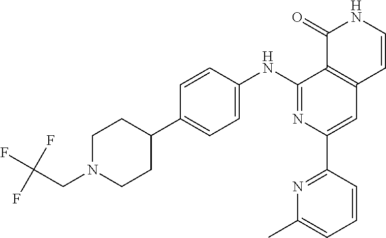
C12=C(C=CNC1=O)C=C(C1=NC(C)=CC=C1)N=C2NC1=CC=C(C2CCN(CC(F)(F)F)CC2)C=C1
